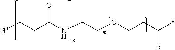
[G4]CCC(NCCOCCC(*)=O)=O
